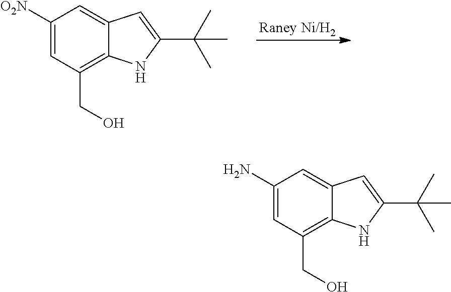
[Raney Ni/H2].C1([O2N])=CC(CO)=C2C(=C1)C=C(C(C)(C)C)N2.C1(N)=CC(CO)=C2C(=C1)C=C(C(C)(C)C)N2
